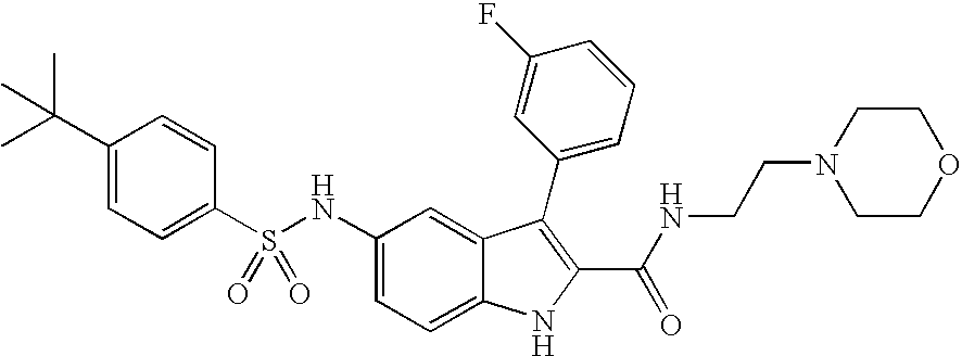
N(C1=CC=C2C(=C1)C(C1=CC=CC(F)=C1)=C(C(=O)NCCN1CCOCC1)N2)S(C1=CC=C(C(C)(C)C)C=C1)(=O)=O
